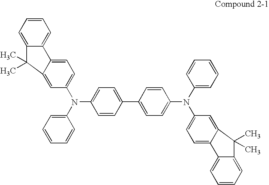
N(C1=CC=C(C2=CC=C(N(C3=CC=CC=C3)C3=CC=C4C(=C3)C(C)(C)C3=CC=CC=C43)C=C2)C=C1)(C1=CC=CC=C1)C1=CC=C2C(=C1)C(C)(C)C1=CC=CC=C21
